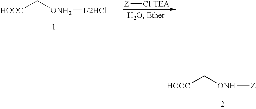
C([HOOC])[ONH][Z].C([HOOC])[ONH2][1/2HCl].[Z]Cl.[TEA]
